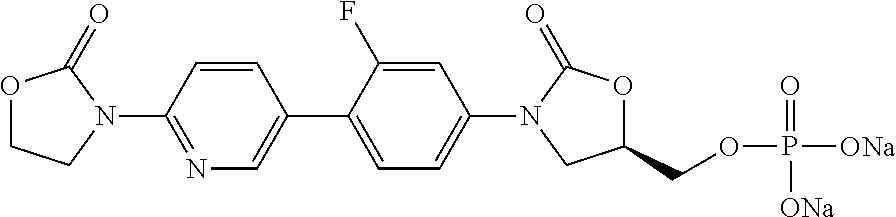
O1CCN(C2=NC=C(C3=CC=C(N4CC(COP([ONa])(=O)[ONa])OC4=O)C=C3F)C=C2)C1=O
